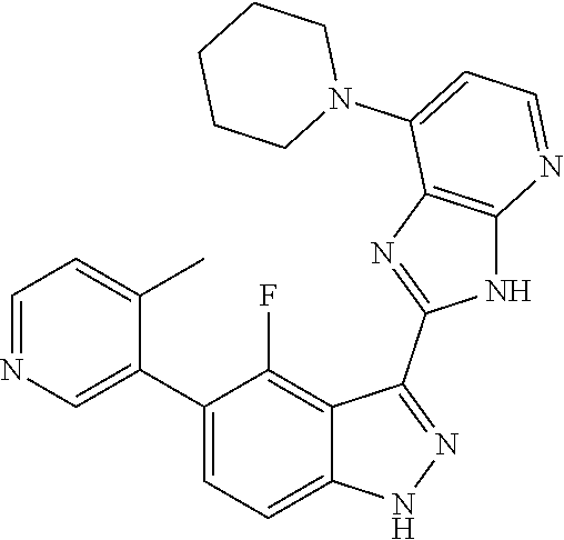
C1=NC=C(C2=CC=C3C(=C2F)C(C2=NC4=C(N2)N=CC=C4N2CCCCC2)=NN3)C(C)=C1
